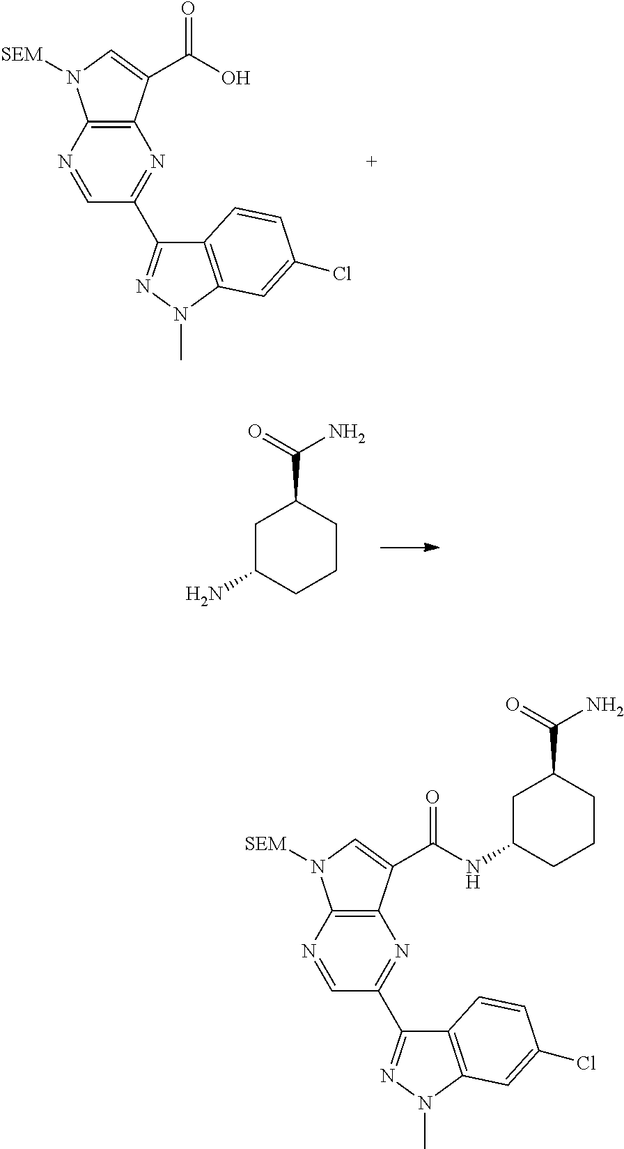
C1=NC2=C(N=C1C1=NN(C)C3=C1C=CC(Cl)=C3)C(C(O)=O)=CN2[SEM].NC1CC(C(=O)N)CCC1.C1=NC2=C(N=C1C1=NN(C)C3=C1C=CC(Cl)=C3)C(C(NC1CC(C(N)=O)CCC1)=O)=CN2[SEM]
